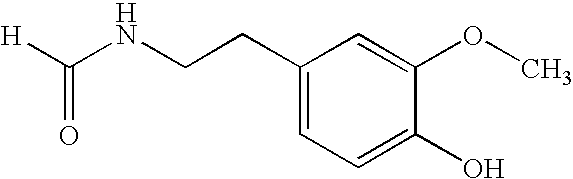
C1(CCNC([H])=O)=CC=C(O)C(OC)=C1
